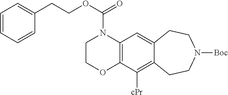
C12=C(C=C3C(=C1[cPr])CCN([Boc])CC3)N(C(OCCC1=CC=CC=C1)=O)CCO2
